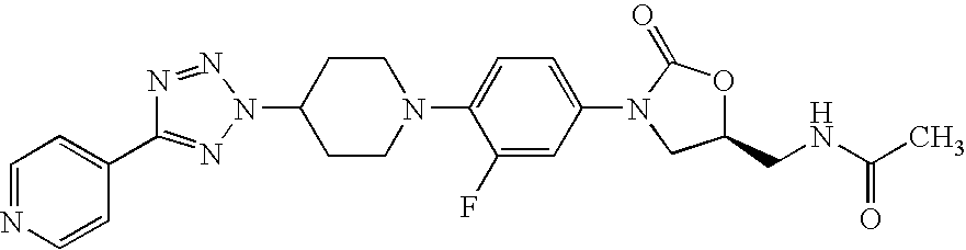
C1(N2C(=O)OC(CNC(C)=O)C2)=CC=C(N2CCC(N3N=C(C4=CC=NC=C4)N=N3)CC2)C(F)=C1
